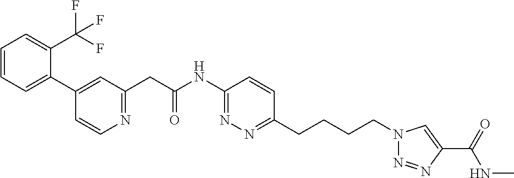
C1=CN=C(CC(NC2=NN=C(CCCCN3N=NC(C(NC)=O)=C3)C=C2)=O)C=C1C1=CC=CC=C1C(F)(F)F
